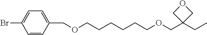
C1=CC(COCCCCCCOCC2(CC)COC2)=CC=C1Br
